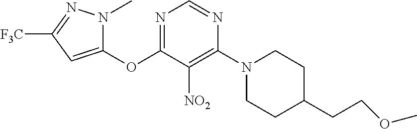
C1(OC2=NC=NC(N3CCC(CCOC)CC3)=C2[NO2])=CC([F3C])=NN1C
